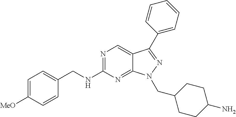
N1=C(NCC2=CC=C([MeO])C=C2)N=C2C(=C1)C(C1=CC=CC=C1)=NN2CC1CCC(N)CC1
